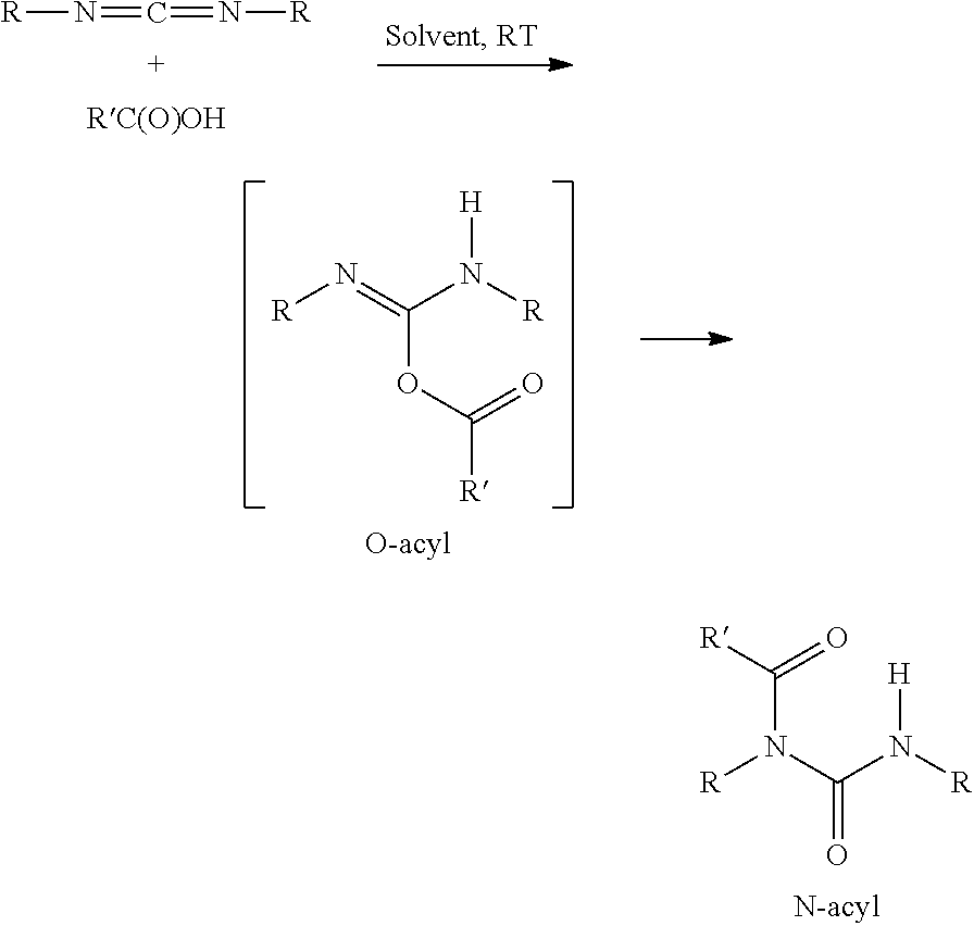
[R]N=C=N[R].[R]N=C(N([R])[H])OC([R])=O.[R]N(C(N([R])[H])=O)C([R])=O
